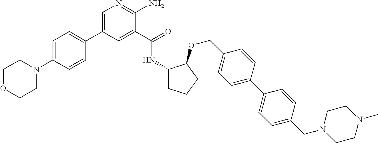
C1=C(C2=CC=C(N3CCOCC3)C=C2)C=C(C(=O)NC2CCCC2OCC2=CC=C(C3=CC=C(CN4CCN(C)CC4)C=C3)C=C2)C(N)=N1
